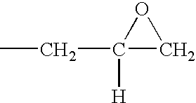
C1([H])(CC)CO1
